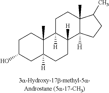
C1C(O)CC2([H])C(C)(C1)C1([H])C([H])(CC2)C2([H])C(C)(CC1)C(C)CC2
